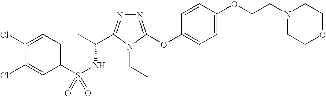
N1=C(OC2=CC=C(OCCN3CCOCC3)C=C2)N(CC)C(C(C)NS(=O)(C2=CC=C(Cl)C(Cl)=C2)=O)=N1
